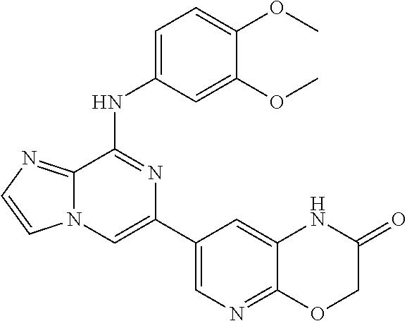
C12=CC(C3=CN4C(=NC=C4)C(NC4=CC=C(OC)C(OC)=C4)=N3)=CN=C1OCC(=O)N2
